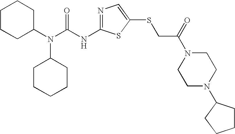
N1=C(NC(N(C2CCCCC2)C2CCCCC2)=O)SC(SCC(N2CCN(C3CCCC3)CC2)=O)=C1
